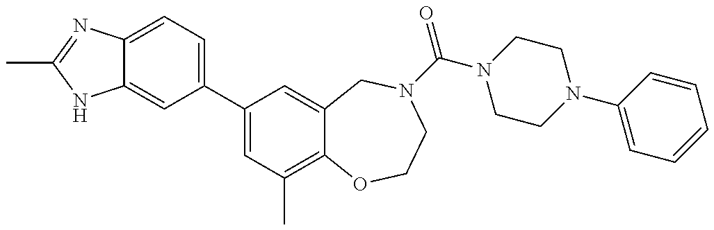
C12=CC=C(C3=CC(C)=C4C(=C3)CN(C(=O)N3CCN(C5=CC=CC=C5)CC3)CCO4)C=C1NC(C)=N2
